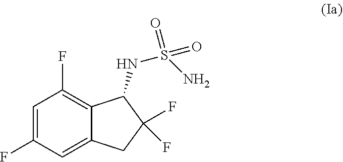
C1=C(F)C=C2C(=C1F)C(NS(=O)(=O)N)C(F)(F)C2
